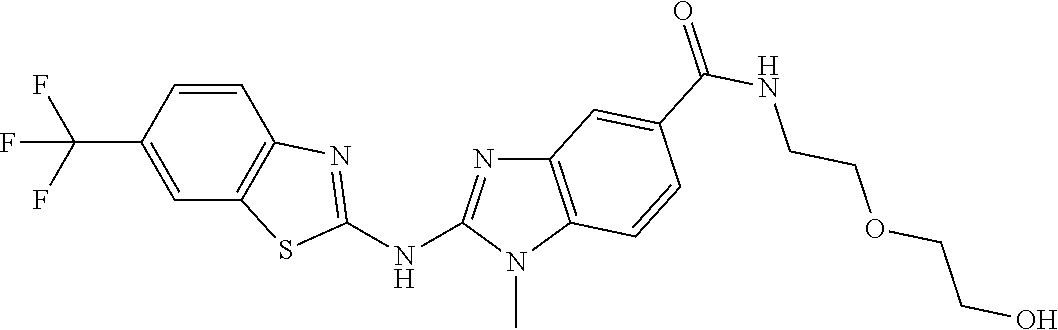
C1(C(F)(F)F)=CC2=C(C=C1)N=C(NC1=NC3=C(N1C)C=CC(C(NCCOCCO)=O)=C3)S2
